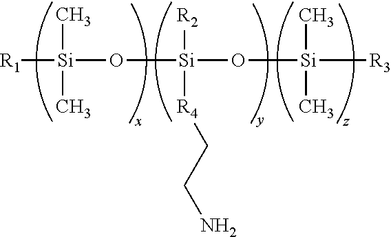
[R1][Si](C)(C)O[Si](O[Si]([R3])(C)C)([R2])[R4]CCN
